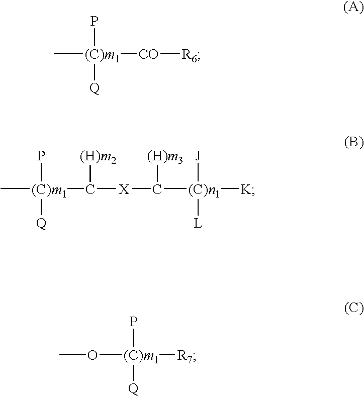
C[(C)m1](C([X]C([(C)n1]([K])([J])[L])[(H)m3])[(H)m2])(P)[Q].C[(C)m1]([CO][R6])(P)[Q].O([(C)m1]([R7])(P)[Q])C
